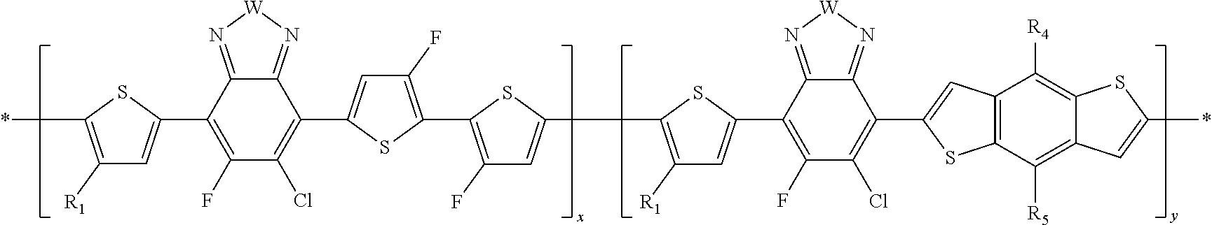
C1([R1])=C(*)SC(C2=C(F)C(Cl)=C(C3=CC(F)=C(C4=C(F)C=C(C5=C([R1])C=C(C6=C(F)C(Cl)=C(C7=CC8=C(S7)C([R5])=C7C(=C8[R4])SC(*)=C7)C7=N[W]N=C67)S5)S4)S3)C3=N[W]N=C23)=C1
